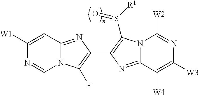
N12C(=NC(C3=C(S([R1])=O)N4C(=N3)C([W4])=C([W3])N=C4[W2])=C1F)C=C([W1])N=C2
